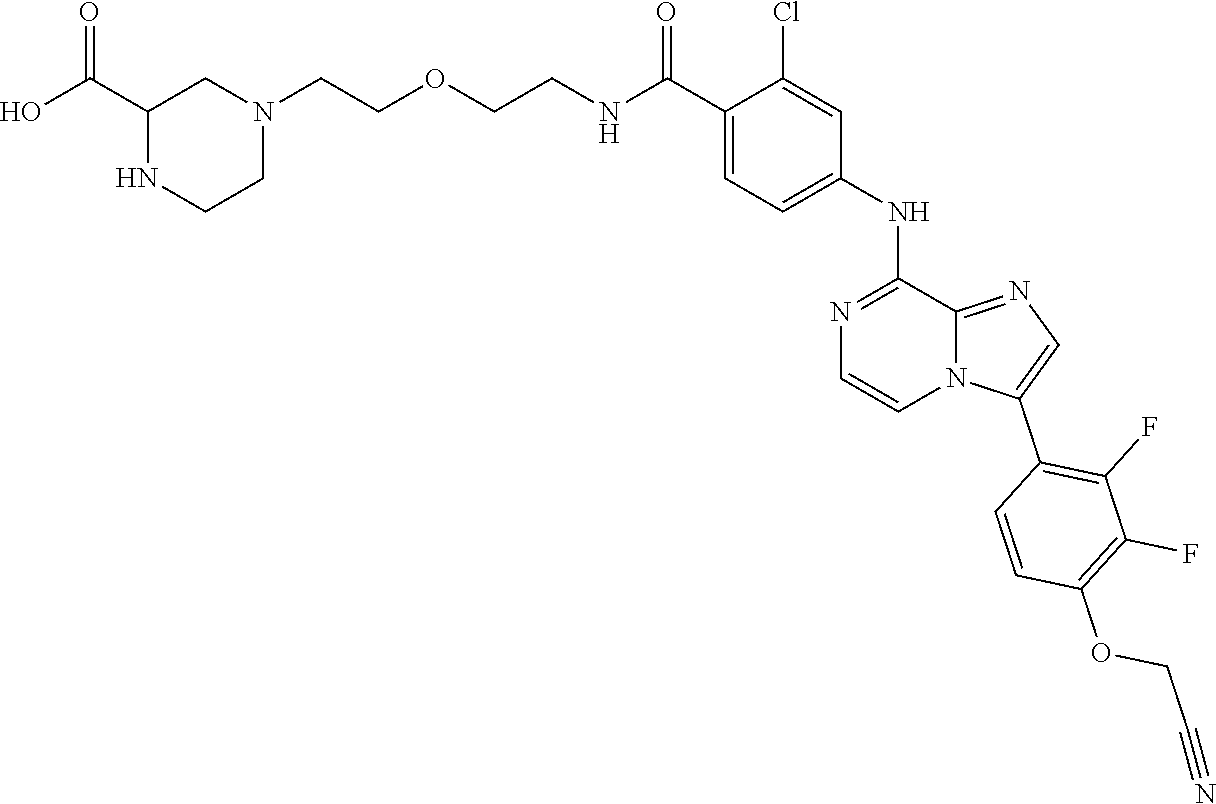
C1(C(NCCOCCN2CC(C(O)=O)NCC2)=O)=CC=C(NC2=NC=CN3C2=NC=C3C2=C(F)C(F)=C(OCC#N)C=C2)C=C1Cl
